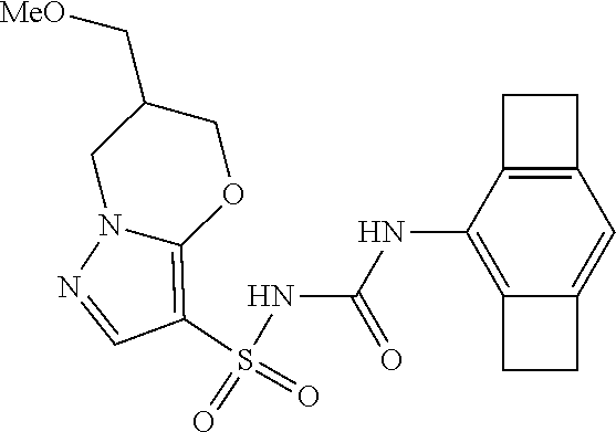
S(NC(NC1=C2C(=CC3=C1CC3)CC2)=O)(C1=C2N(N=C1)CC(C[MeO])CO2)(=O)=O
